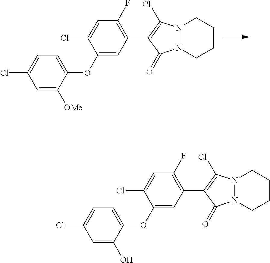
C1(OC2=CC=C(Cl)C=C2[OMe])=CC(C2=C(Cl)N3N(C2=O)CCCC3)=C(F)C=C1Cl.C1(OC2=CC=C(Cl)C=C2O)=CC(C2=C(Cl)N3N(C2=O)CCCC3)=C(F)C=C1Cl
